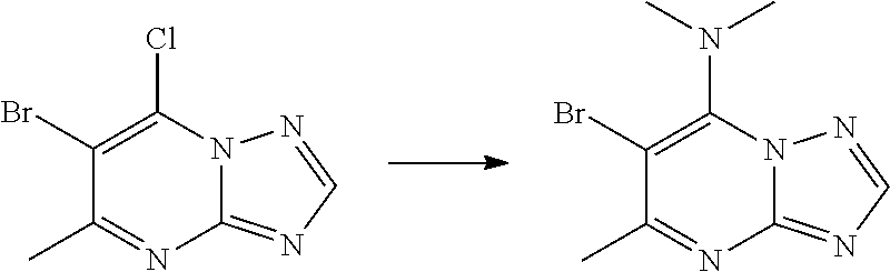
C1(Br)=C(Cl)N2C(=NC=N2)N=C1C.C1(Br)=C(N(C)C)N2C(=NC=N2)N=C1C
